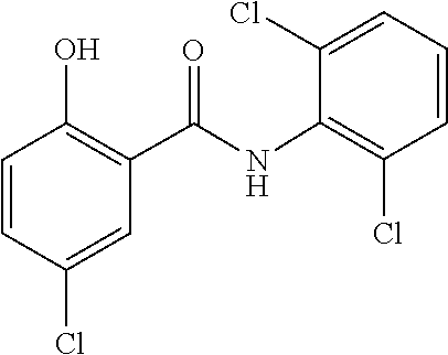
C1(NC(C2=C(O)C=CC(Cl)=C2)=O)=C(Cl)C=CC=C1Cl
